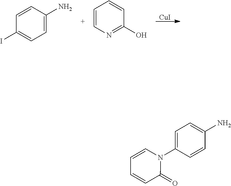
[CuI].C1=CC(I)=CC=C1N.C1=CN=C(O)C=C1.C1=C(N)C=CC(N2C=CC=CC2=O)=C1
